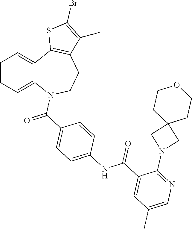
C1=CC=C2C(=C1)C1=C(CCN2C(C2=CC=C(NC(C3=CC(C)=CN=C3N3CC4(C3)CCOCC4)=O)C=C2)=O)C(C)=C(Br)S1
